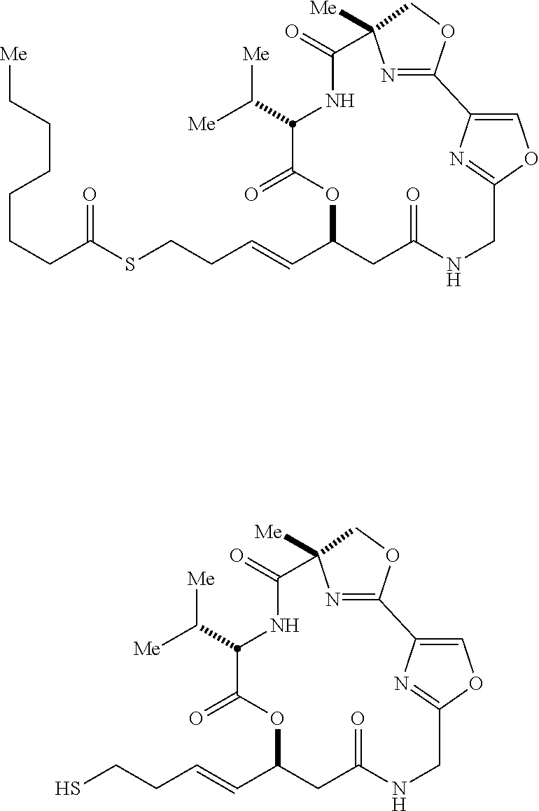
C(=CC1OC(=O)C(C([Me])[Me])NC(=O)C2([Me])N=C(OC2)C2=COC(=N2)CNC(=O)C1)CCSC(CCCCCC[Me])=O.C(=CC1OC(=O)C(C([Me])[Me])NC(=O)C2([Me])N=C(OC2)C2=COC(=N2)CNC(=O)C1)CCS
